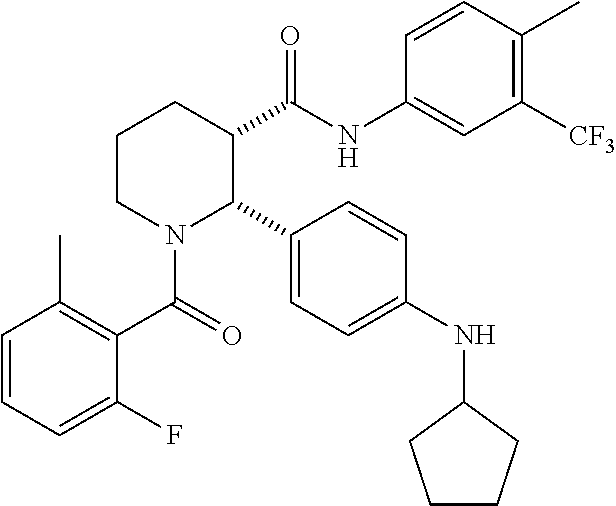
C1CN(C(=O)C2=C(C)C=CC=C2F)C(C2=CC=C(NC3CCCC3)C=C2)C(C(NC2=CC([CF3])=C(C)C=C2)=O)C1
